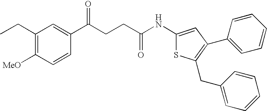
C1(NC(CCC(C2=CC(CC)=C([MeO])C=C2)=O)=O)=CC(C2=CC=CC=C2)=C(CC2=CC=CC=C2)S1
